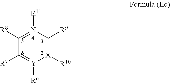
C1([R8])=N([R11])C([R9])[X]([R10])[Y]([R6])=C1[R7]
